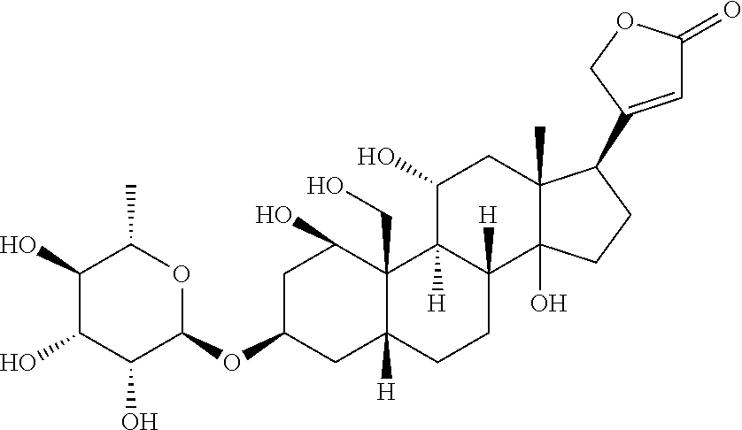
C1(OC2OC(C)C(O)C(O)C2O)CC2([H])C(CO)(C(O)C1)C1([H])C([H])(CC2)C2(O)C(C)(CC1O)C(C1=CC(=O)OC1)CC2
